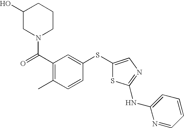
C(C1=C(C)C=CC(SC2=CN=C(NC3=CC=CC=N3)S2)=C1)(=O)N1CCCC(O)C1
